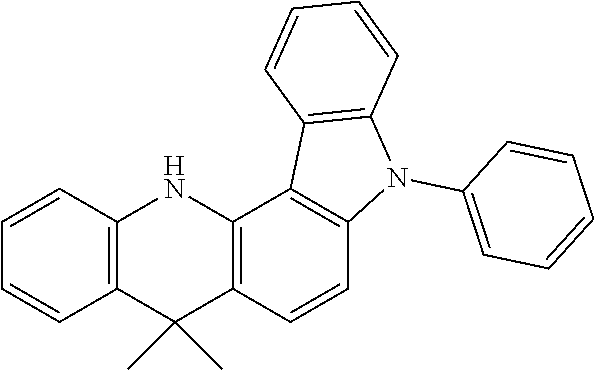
C1=CC2=C(C=C1)C(C)(C)C1=C(N2)C2=C(C=C1)N(C1=CC=CC=C1)C1=C2C=CC=C1
